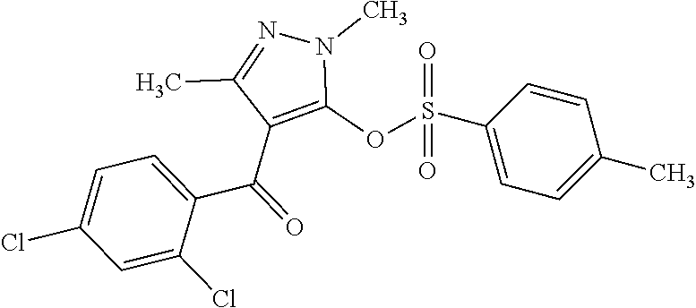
S(OC1=C(C(C2=CC=C(Cl)C=C2Cl)=O)C(C)=NN1C)(=O)(=O)C1=CC=C(C)C=C1
